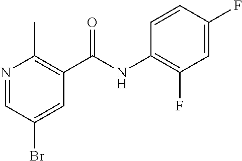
N1=CC(Br)=CC(C(=O)NC2=C(F)C=C(F)C=C2)=C1C
